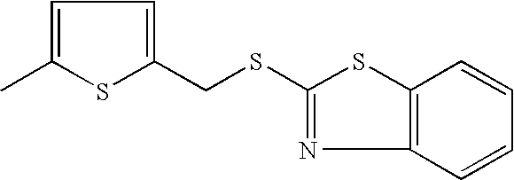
C1=C(C)SC(CSC2=NC3=C(S2)C=CC=C3)=C1
